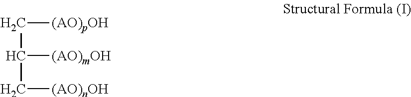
C(C(C[(AO)nOH])[(AO)mOH])[(AO)pOH]
